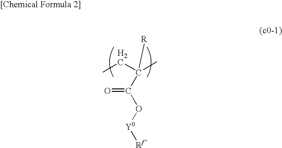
CCC(C)(C(O[Y0][Rf ])=O)[R]
